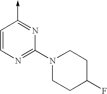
C1=CN=C(N2CCC(F)CC2)N=C1->C
